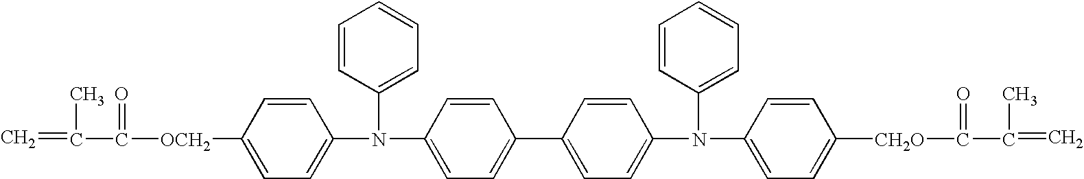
C=C(C)C(=O)[OCH2]C1=CC=C(N(C2=CC=CC=C2)C2=CC=C(C3=CC=C(N(C4=CC=CC=C4)C4=CC=C([CH2O]C(=O)C(C)=C)C=C4)C=C3)C=C2)C=C1
